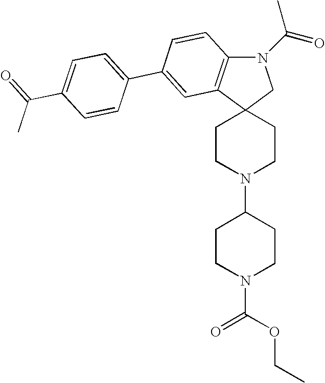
N1(C(=O)C)C2=C(C3(C1)CCN(C1CCN(C(=O)OCC)CC1)CC3)C=C(C1=CC=C(C(C)=O)C=C1)C=C2
